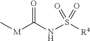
O=C(NS([R4])(=O)=O)[M]C
